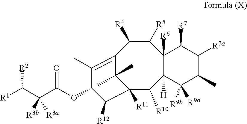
C1([R4])C2=C(C)C(OC(C(C([R1])[R2])([R3b])[R3a])=O)C([R12])C([R11])(C2(C)C)C([R10])C2([H])C([R6])(C1[R5])C([R7])C([R7a])C(C)C2([R9a])[R9b]
